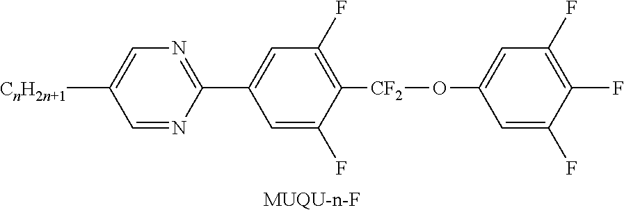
[MUQU-n-F].C1=C([CnH2n+1])C=NC(C2=CC(F)=C([CF2]OC3=CC(F)=C(F)C(F)=C3)C(F)=C2)=N1
